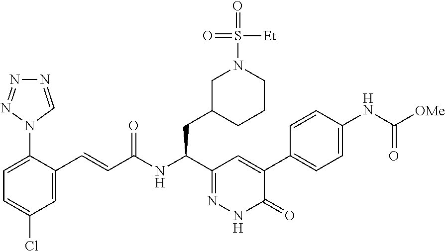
C1=C(C=CC(=O)NC(C2=NNC(=O)C(C3=CC=C(NC(=O)[OMe])C=C3)=C2)CC2CN(S(=O)([Et])=O)CCC2)C(N2C=NN=N2)=CC=C1Cl
